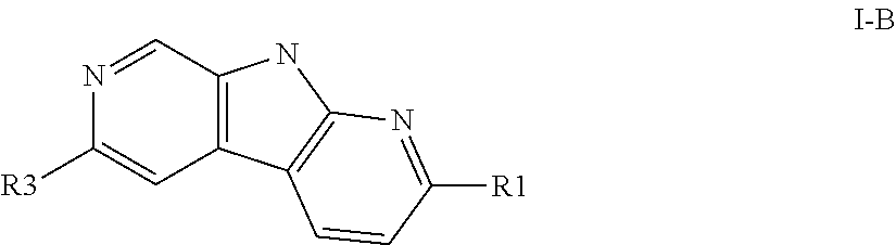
C12=C(C=NC([R3])=C1)NC1=C2C=CC([R1])=N1
